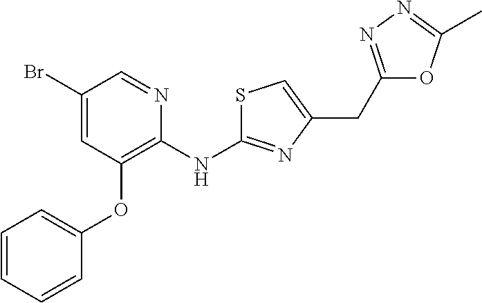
BrC1=CC(OC2=CC=CC=C2)=C(NC2=NC(CC3=NN=C(C)O3)=CS2)N=C1
